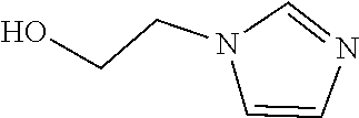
C1=CN=CN1CCO
